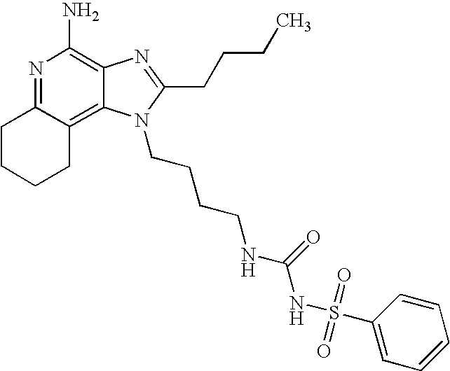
N1=C2C(=C3C(=C1N)N=C(CCCC)N3CCCCNC(NS(C1=CC=CC=C1)(=O)=O)=O)CCCC2
